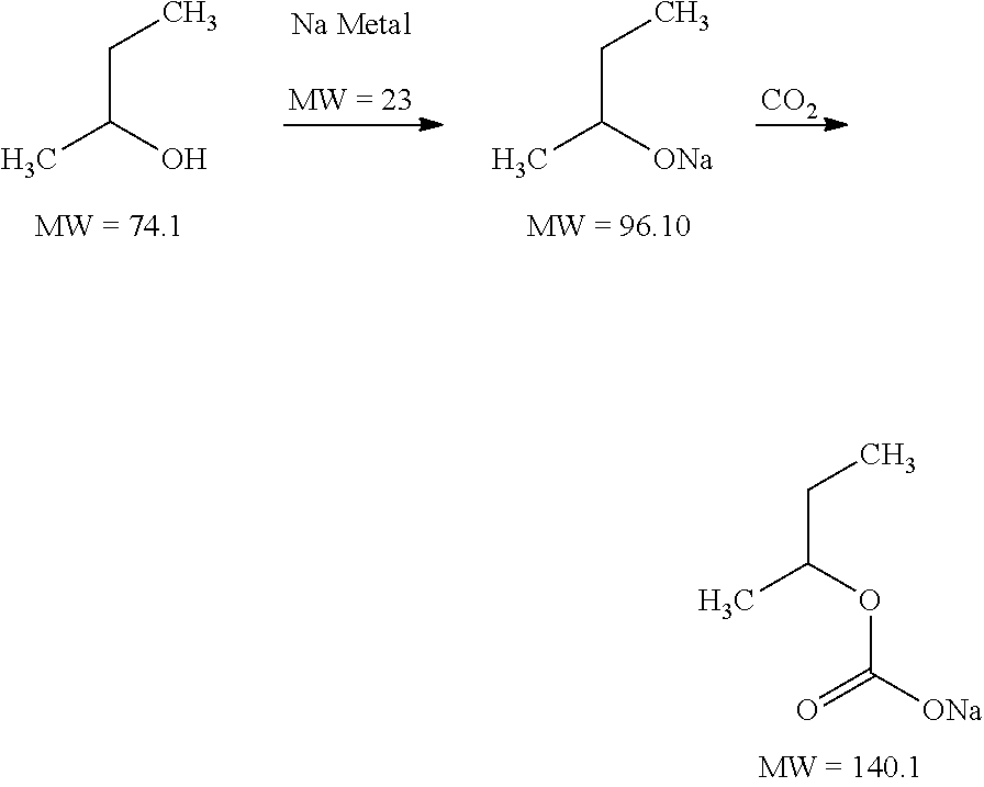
C(C(OC(=O)[ONa])C)C.C(C(O)C)C.C(C([ONa])C)C.[CO2]
